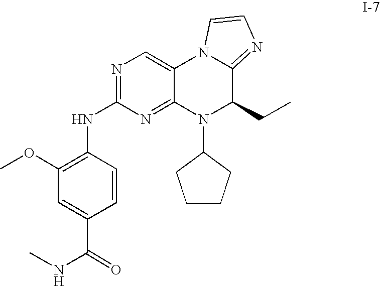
N1=C(NC2=C(OC)C=C(C(=O)NC)C=C2)N=C2C(=C1)N1C(=NC=C1)C(CC)N2C1CCCC1
